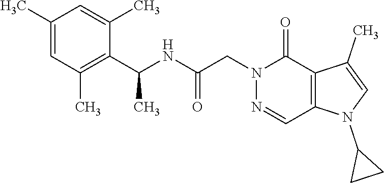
C1(N2C3=C(C(C)=C2)C(=O)N(CC(NC(C)C2=C(C)C=C(C)C=C2C)=O)N=C3)CC1
